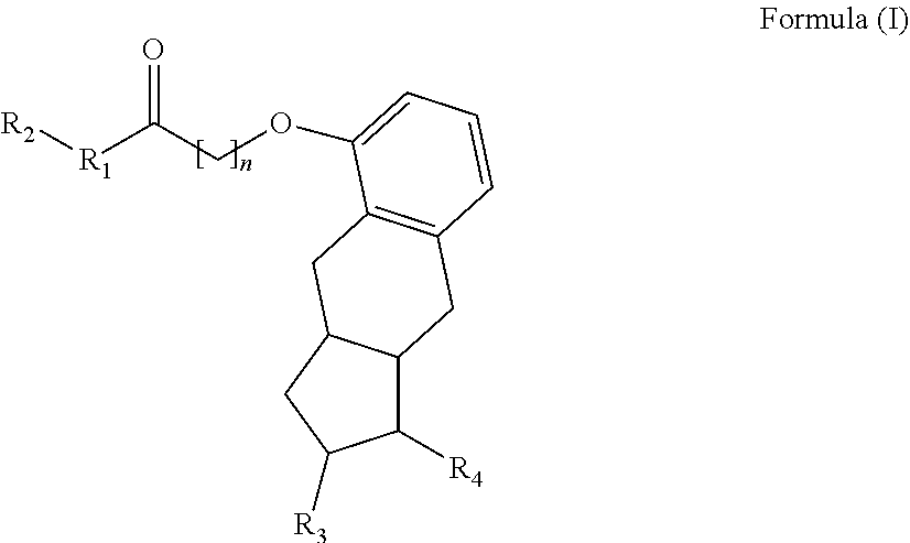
C1([R4])C2C(CC1[R3])CC1=C(C2)C=CC=C1OCC([R1][R2])=O
